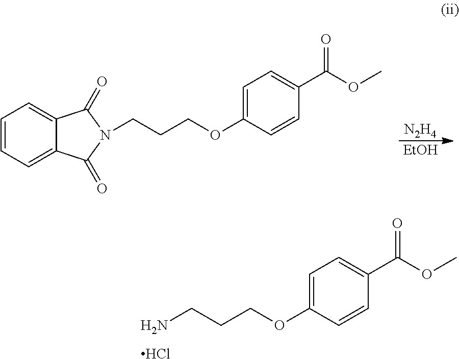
NCCCOC1=CC=C(C(OC)=O)C=C1.Cl.[N2H4].[EtOH].C1=CC=C2C(=C1)C(=O)N(CCCOC1=CC=C(C(OC)=O)C=C1)C2=O
